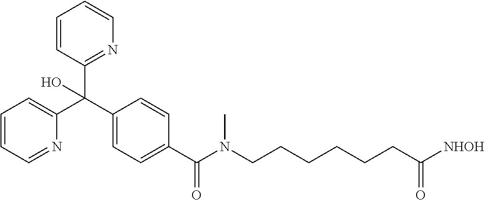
C1=CC=C(C(C2=CC=C(C(N(CCCCCCC([NHOH])=O)C)=O)C=C2)(C2=NC=CC=C2)O)N=C1
